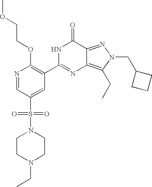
N1=CC(S(=O)(=O)N2CCN(CC)CC2)=CC(C2=NC3=C(CC)N(CC4CCC4)N=C3C(=O)N2)=C1OCCOC
